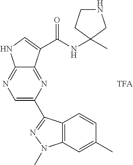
C1=C(C2=NN(C)C3=C2C=CC(C)=C3)N=C2C(=N1)NC=C2C(NC1(C)CNCC1)=O.[TFA]
